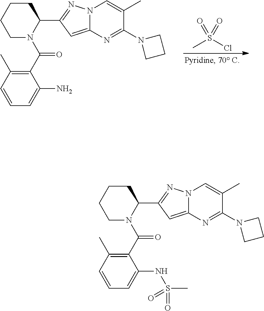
C1CCCN(C(=O)C2=C(C)C=CC=C2N)C1C1=NN2C(=C1)N=C(N1CCC1)C(C)=C2.CS(Cl)(=O)=O.C1CCCN(C(C2=C(C)C=CC=C2NS(=O)(=O)C)=O)C1C1=NN2C(=C1)N=C(N1CCC1)C(C)=C2
